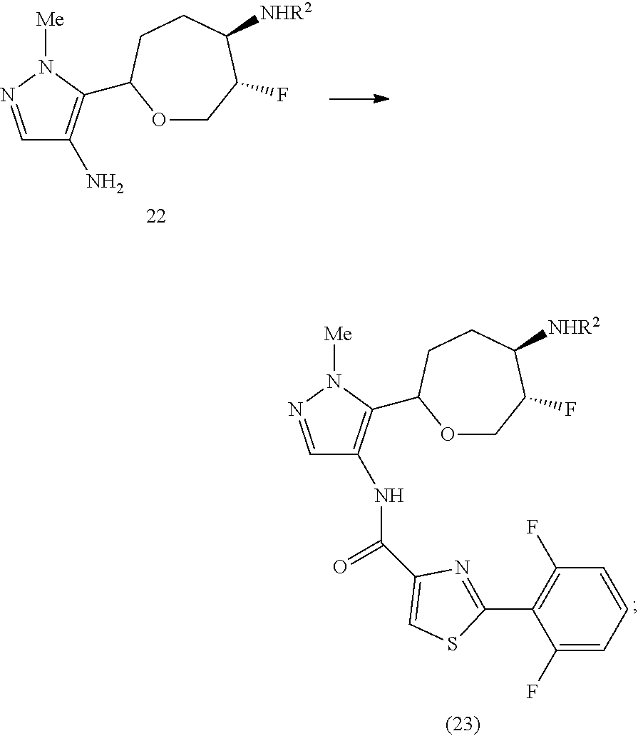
C1=NN([Me])C(C2OCC(F)C([NHR2])CC2)=C1NC(=O)C1=CSC(C2=C(F)C=CC=C2F)=N1.C1=NN([Me])C(C2OCC(F)C([NHR2])CC2)=C1N
